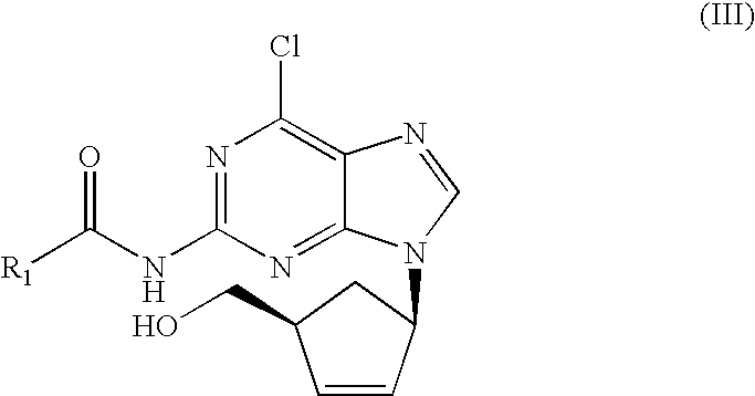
N1=C(NC([R1])=O)N=C2C(=C1Cl)N=CN2C1C=CC(CO)C1
